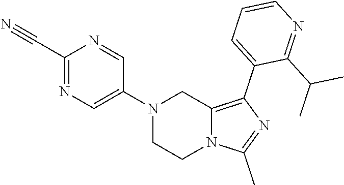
N1(C2=CN=C(C#N)N=C2)CCN2C(=C(C3=CC=CN=C3C(C)C)N=C2C)C1
